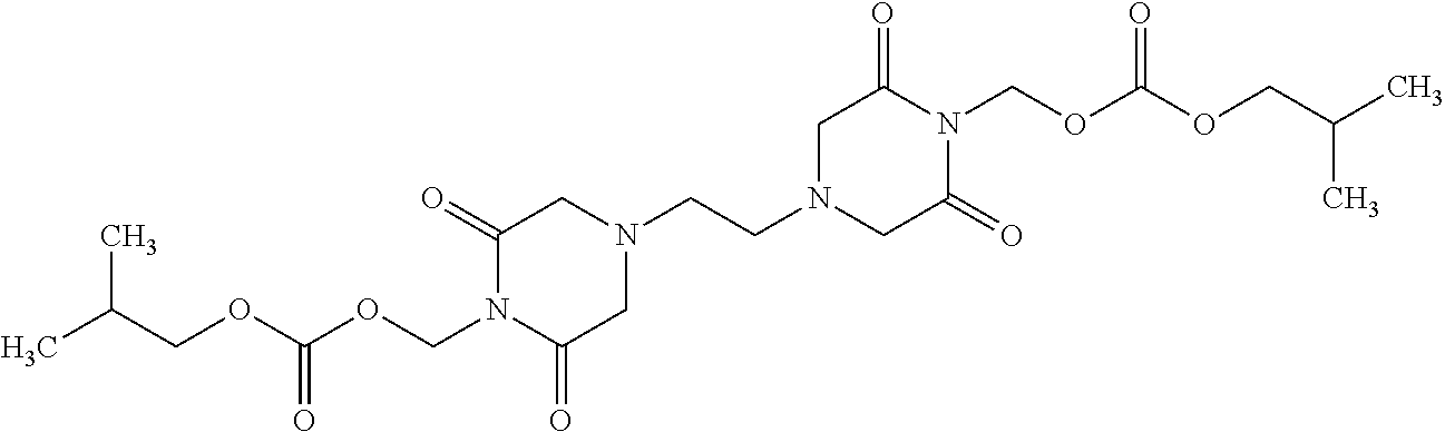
CC(COC(OCN1C(=O)CN(CCN2CC(=O)N(COC(OCC(C)C)=O)C(=O)C2)CC1=O)=O)C
